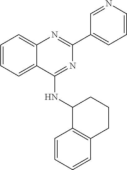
C1(C2=CC=CN=C2)=NC2=CC=CC=C2C(NC2C3=C(CCC2)C=CC=C3)=N1
